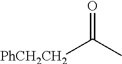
[PhCH2CH2]C(C)=O
